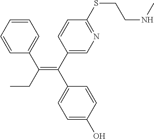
C1=CC=CC=C1C(CC)=C(C1=CN=C(SCCNC)C=C1)C1=CC=C(O)C=C1
